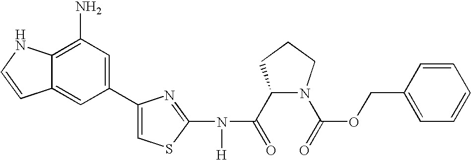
C1(C(=O)N(C2=NC(C3=CC(N)=C4C(=C3)C=CN4)=CS2)[H])N(C(=O)OCC2=CC=CC=C2)CCC1
